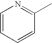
C1=CC=CC(C)=N1
